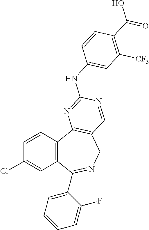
C1=CC2=C(C=C1Cl)C(C1=CC=CC=C1F)=NCC1=C2N=C(NC2=CC([CF3])=C(C(=O)O)C=C2)N=C1
